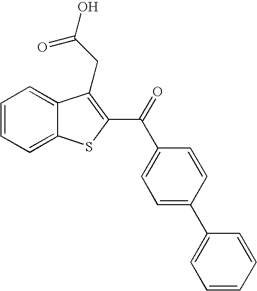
C1=CC=C2C(=C1)C(CC(O)=O)=C(C(=O)C1=CC=C(C3=CC=CC=C3)C=C1)S2
